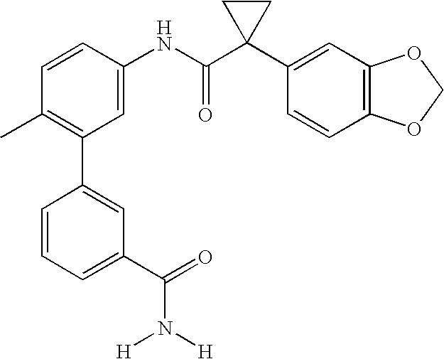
C1(NC(C2(C3=CC4=C(C=C3)OCO4)CC2)=O)=CC(C2=CC(C(=O)N([H])[H])=CC=C2)=C(C)C=C1
